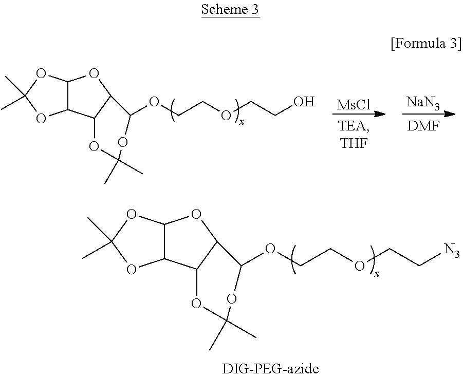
C12C(OC(C)(C)O1)OC1C2OC(C)(C)OC1OCCOCC[N3].C12C(OC(C)(C)O1)OC1C2OC(C)(C)OC1OCCOCCO.[MsCl].[NaN3].[DMF]
